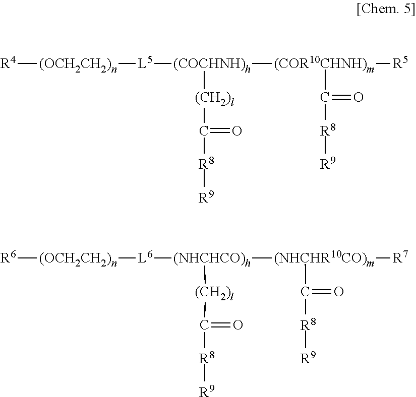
[R4][(OCH2CH2)n][L5][(COCHNH)h]([(COR10CHNH)m]([R5])C(=O)[R8][R9])[(CH2)l]C(=O)[R8][R9].[R6][(OCH2CH2)n][L6][(NHCHCO)h]([(NHCHR10CO)m](C(=O)[R8][R9])[R7])[(CH2)l]C(=O)[R8][R9]
